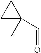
C1C(C)(C=O)C1
